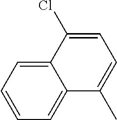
C1=CC=C2C(=C1)C(Cl)=CC=C2C
